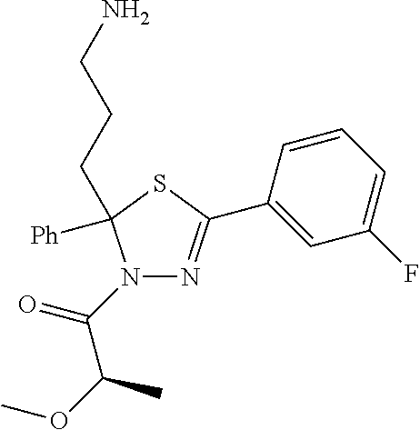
N1(C(C(OC)C)=O)N=C(C2=CC(F)=CC=C2)SC1([Ph])CCCN
